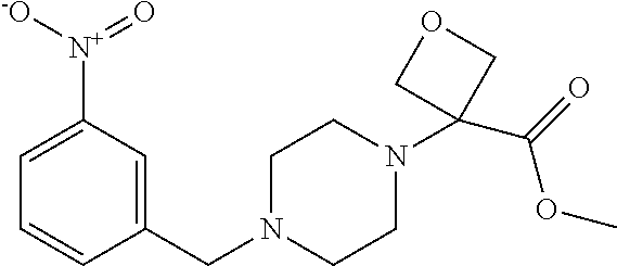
C1(CN2CCN(C3(C(=O)OC)COC3)CC2)=CC([N+](=O)[-O])=CC=C1
